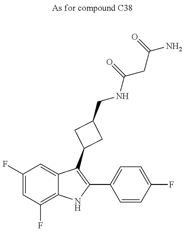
C1(F)=CC(F)=C2C(=C1)C(C1CC(CNC(CC(N)=O)=O)C1)=C(C1=CC=C(F)C=C1)N2
